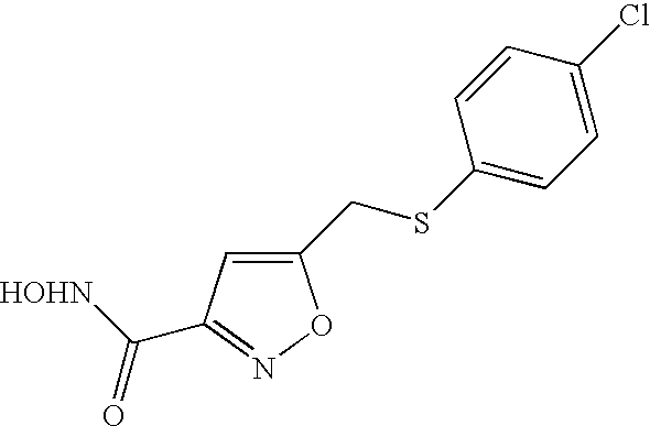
C1(CSC2=CC=C(Cl)C=C2)=CC(C([HOHN])=O)=NO1
